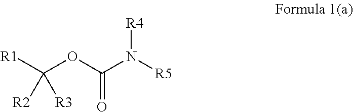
[R1]C(OC(N([R5])[R4])=O)([R3])[R2]
